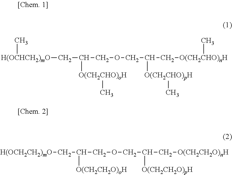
[H(OCHCH2)mO](CC(COCC([O(CH2CHO)pH]C)C[O(CH2CHO)nH]C)[O(CH2CHO)oH]C)C.[H(OCH2CH2)mO]CC(COCC([O(CH2CH2O)pH])C[O(CH2CH2O)nH])[O(CH2CH2O)oH]
